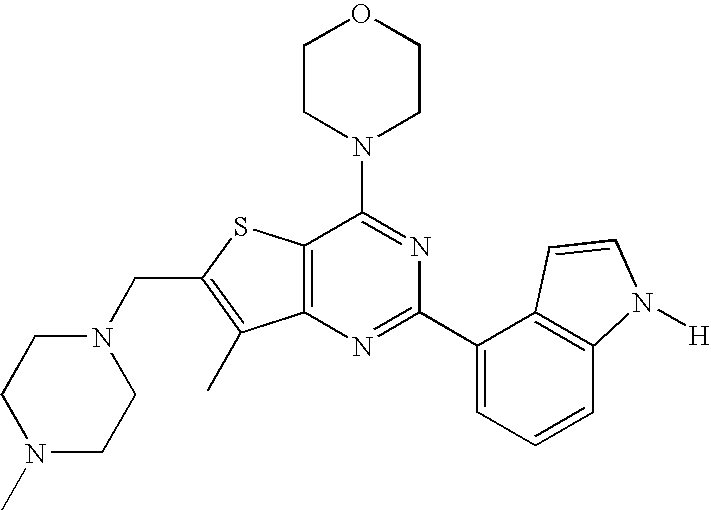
N1(CC2=C(C)C3=C(S2)C(N2CCOCC2)=NC(C2=CC=CC4=C2C=CN4[H])=N3)CCN(C)CC1
